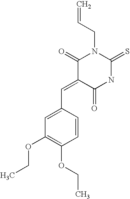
C1=CC(C=C2C(=O)NC(=S)N(CC=C)C2=O)=CC(OCC)=C1OCC
